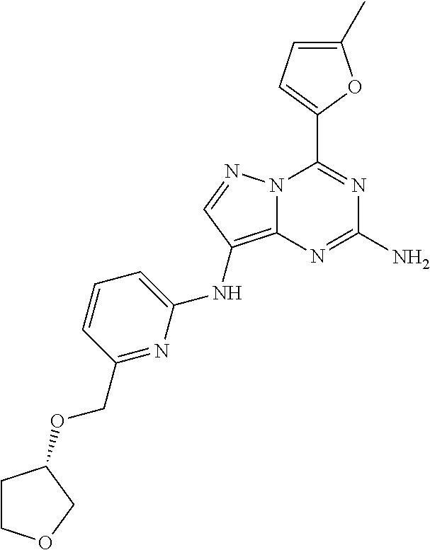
N12C(=C(NC3=CC=CC(COC4CCOC4)=N3)C=N1)N=C(N)N=C2C1=CC=C(C)O1
